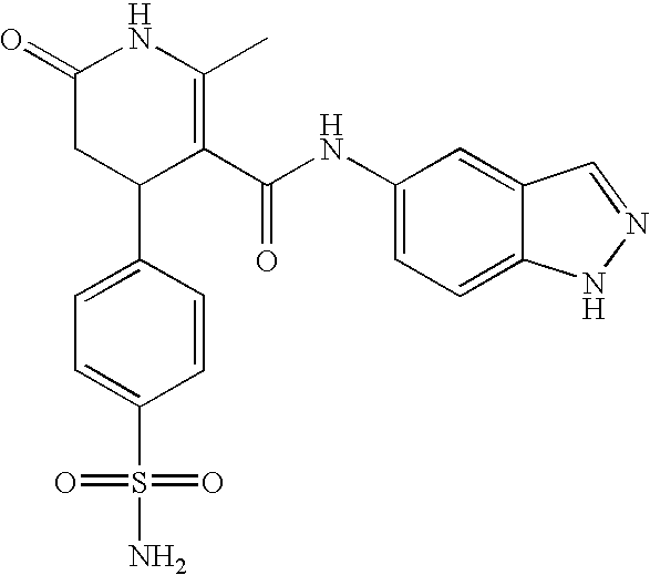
C1=C(C2C(C(NC3=CC=C4C(=C3)C=NN4)=O)=C(C)NC(=O)C2)C=CC(S(N)(=O)=O)=C1
